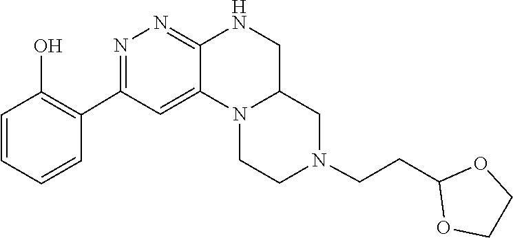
C1CN2C3=CC(C4=C(O)C=CC=C4)=NN=C3NCC2CN1CCC1OCCO1
